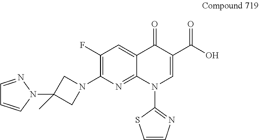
C1=NN(C2(C)CN(C3=C(F)C=C4C(=N3)N(C3=NC=CS3)C=C(C(O)=O)C4=O)C2)C=C1
